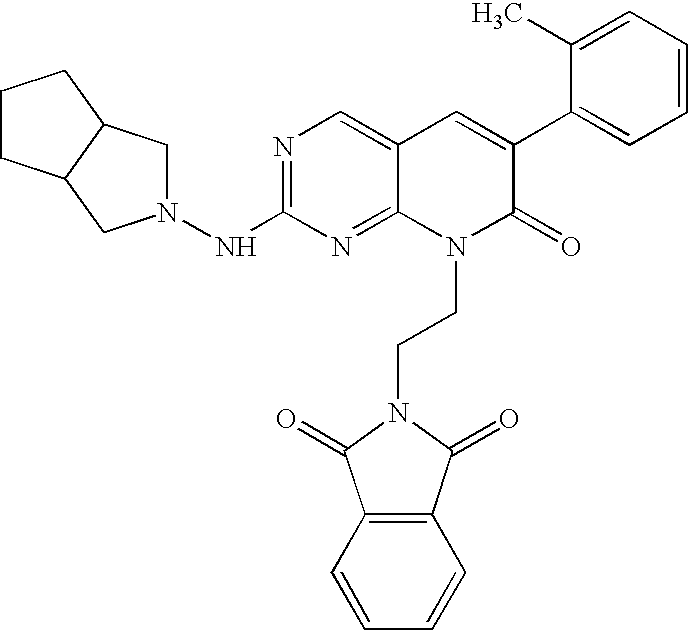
N1=C(NN2CC3C(C2)CCC3)N=C2C(=C1)C=C(C1=CC=CC=C1C)C(=O)N2CCN1C(=O)C2=C(C1=O)C=CC=C2
